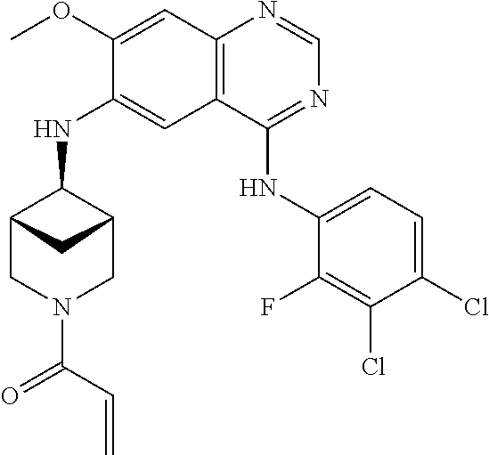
C(C=C)(=O)N1CC2C(NC3=CC4=C(N=CN=C4NC4=CC=C(Cl)C(Cl)=C4F)C=C3OC)C(C1)C2
